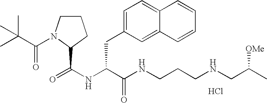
Cl.N(C(C(NCCCNCC(C)[OMe])=O)CC1=CC=C2C(=C1)C=CC=C2)C(=O)C1N(C(=O)C(C)(C)C)CCC1
